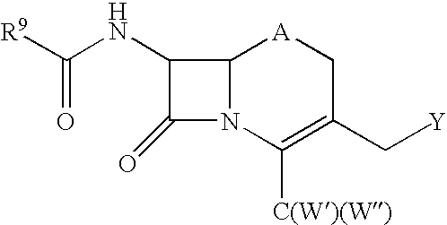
[R9]C(NC1C(=O)N2C1[A]CC(C[Y])=C2[C(W)(W)])=O
